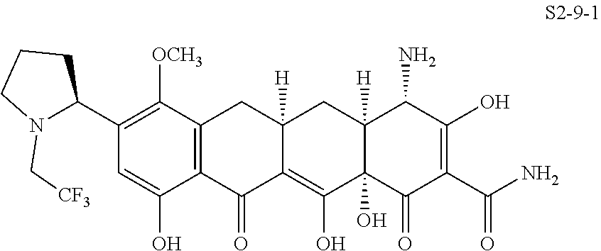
C1(C2N(C[CF3])CCC2)=C([OCH3])C2=C(C(O)=C1)C(=O)C1=C(O)C3(O)C([H])(CC1([H])C2)C(N)C(O)=C(C(N)=O)C3=O
